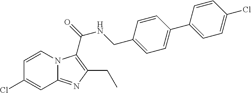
C1=CN2C(=NC(CC)=C2C(=O)NCC2=CC=C(C3=CC=C(Cl)C=C3)C=C2)C=C1Cl
